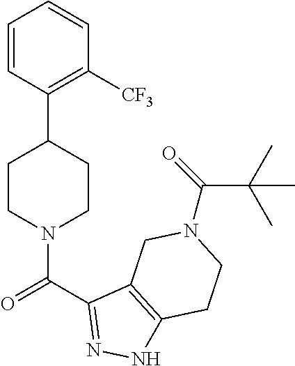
C1=CC(C2CCN(C(=O)C3=NNC4=C3CN(C(=O)C(C)(C)C)CC4)CC2)=C([CF3])C=C1
